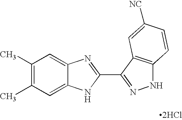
C12=CC(C)=C(C)C=C1N=C(C1=NNC3=C1C=C([NC])C=C3)N2.[2HCl]
